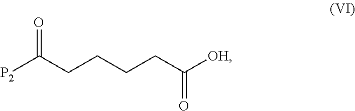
[P2]C(CCCCC([OH])=O)=O
